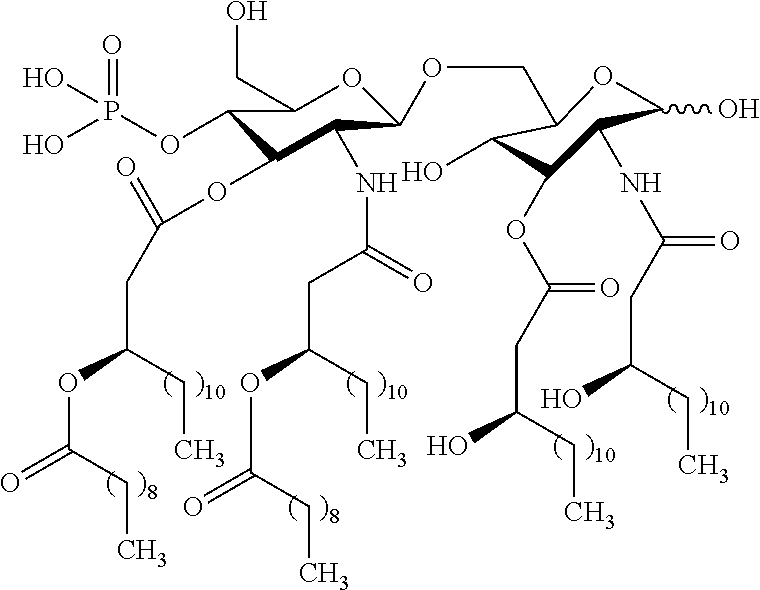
C1(OP(=O)(O)O)C(CO)OC(OCC2C(O)C(OC(=O)CC(CC)O)C(NC(CC(O)CC)=O)C(O)O2)C(NC(CC(CC)OC(CC)=O)=O)C1OC(=O)CC(CC)OC(CC)=O
